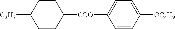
C1CC([COO]C2=CC=C([OC4H9])C=C2)CCC1[C3H7]
